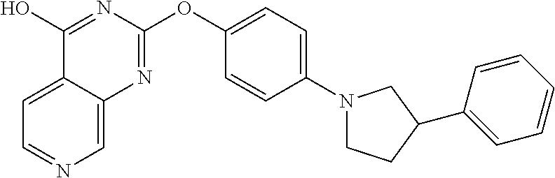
C1=C2C(=CN=C1)N=C(OC1=CC=C(N3CCC(C4=CC=CC=C4)C3)C=C1)N=C2O
